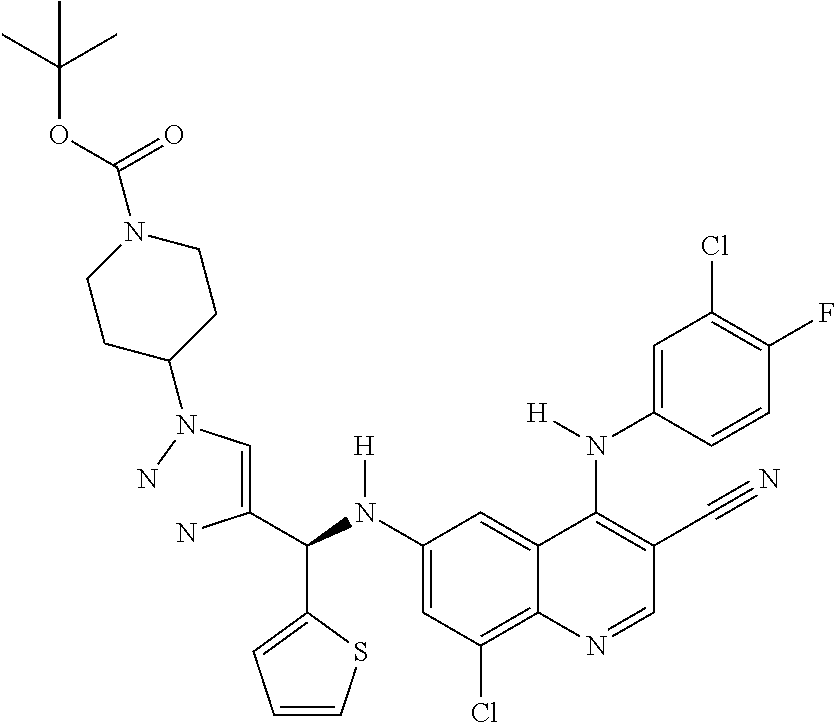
C1(N(C(C(=CN(N)C2CCN(C(OC(C)(C)C)=O)CC2)N)C2=CC=CS2)[H])=CC(Cl)=C2C(=C1)C(N(C1=CC(Cl)=C(F)C=C1)[H])=C(C#N)C=N2
